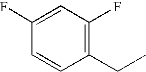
C1(CC)=C(F)C=C(F)C=C1
